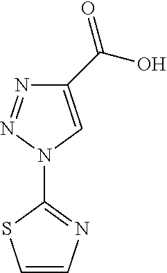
C1(N2C=C(C(=O)O)N=N2)=NC=CS1
